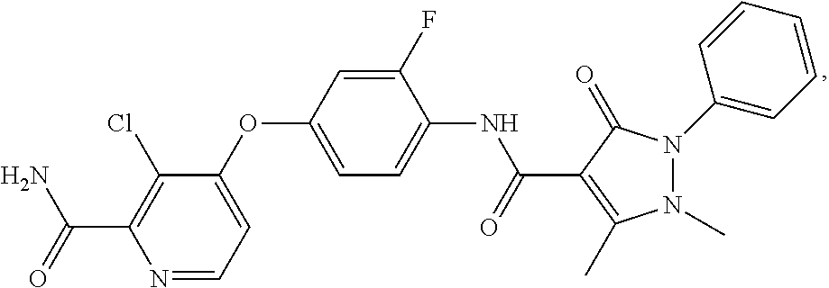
N1=CC=C(OC2=CC=C(NC(=O)C3=C(C)N(C)N(C4=CC=CC=C4)C3=O)C(F)=C2)C(Cl)=C1C(=O)N
